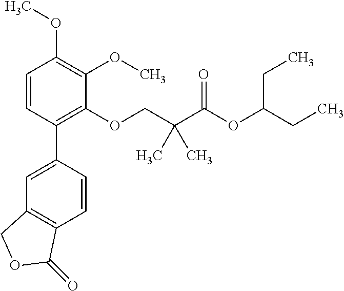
C1=CC(C2=CC3=C(C=C2)C(=O)OC3)=C(OCC(C(=O)OC(CC)CC)(C)C)C(OC)=C1OC
